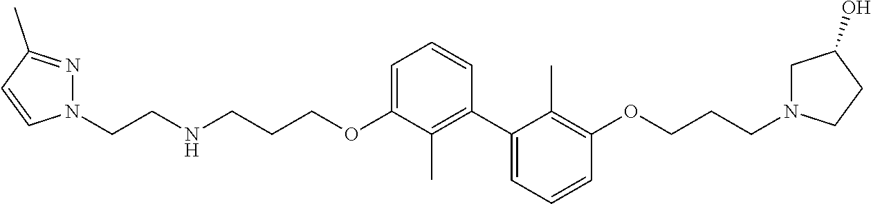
C1(C2=C(C)C(OCCCNCCN3N=C(C)C=C3)=CC=C2)=CC=CC(OCCCN2CC(O)CC2)=C1C
